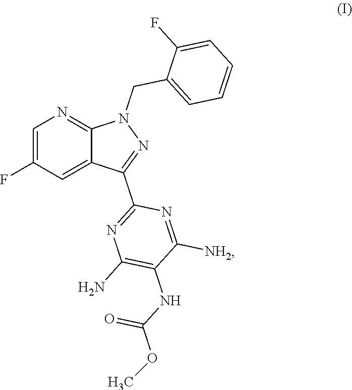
C1=C(F)C=C2C(=N1)N(CC1=CC=CC=C1F)N=C2C1=NC(N)=C(NC(=O)OC)C([NH2])=N1
